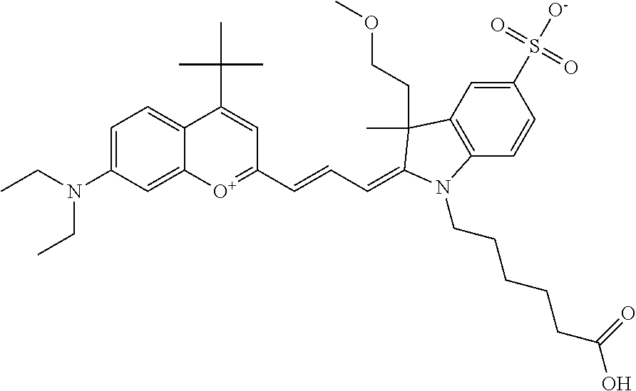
C1=C(N(CC)CC)C=C2C(=C1)C(C(C)(C)C)=CC(C=CC=C1C(C)(CCOC)C3=C(C=CC(S([O-])(=O)=O)=C3)N1CCCCCC(O)=O)=[O+]2
